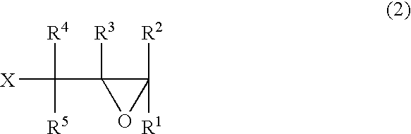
C1(C([R4])([R5])[X])([R3])OC1([R2])[R1]
